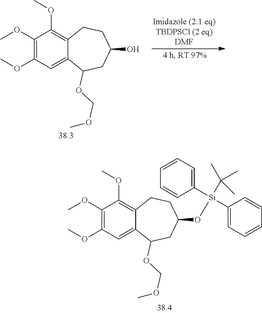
C1(OC)=C(OC)C=C2C(=C1OC)CCC(O)CC2OCOC.C1(OC)=C(OC)C=C2C(=C1OC)CCC(O[Si](C1=CC=CC=C1)(C1=CC=CC=C1)C(C)(C)C)CC2OCOC
